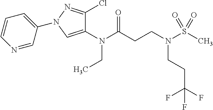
N(C(CCN(CCC(F)(F)F)S(C)(=O)=O)=O)(CC)C1=CN(C2=CC=CN=C2)N=C1Cl
